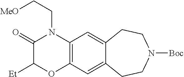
C(CN1C(=O)C([Et])OC2=C1C=C1C(=C2)CCN([Boc])CC1)[MeO]
